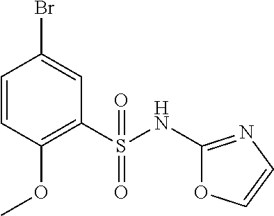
C1=CC(OC)=C(S(NC2=NC=CO2)(=O)=O)C=C1Br
